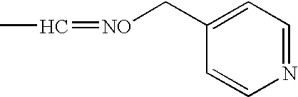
N1=CC=C(C[NO]=CC)C=C1
